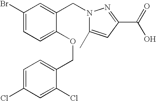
C1(Br)=CC=C(OCC2=CC=C(Cl)C=C2Cl)C(CN2C(C)=CC(C(=O)O)=N2)=C1
